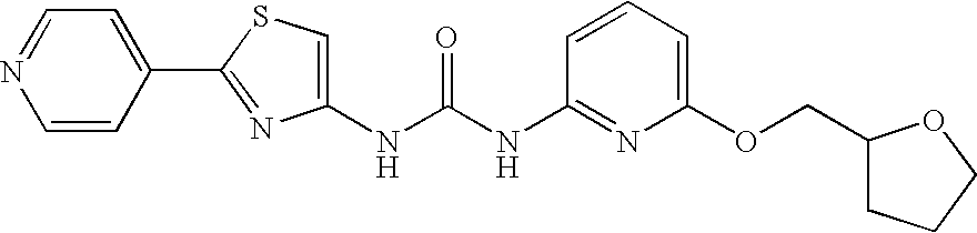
N(C(NC1=NC(OCC2CCCO2)=CC=C1)=O)C1=CSC(C2=CC=NC=C2)=N1
